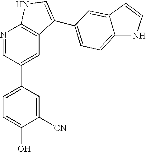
N1=CC(C2=CC=C(O)C([CN])=C2)=CC2=C1NC=C2C1=CC=C2C(=C1)C=CN2
